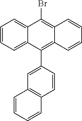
C1=CC=C2C(=C1)C(Br)=C1C(=C2C2=CC3=C(C=C2)C=CC=C3)C=CC=C1
